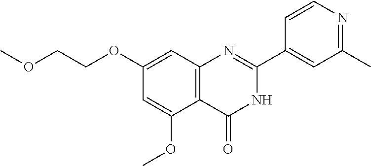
C1=C(C2=NC3=C(C(OC)=CC(OCCOC)=C3)C(=O)N2)C=CN=C1C
